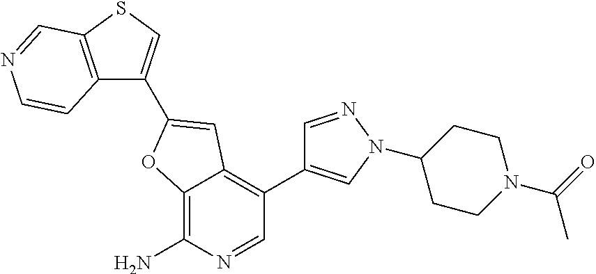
C12=C(N)N=CC(C3=CN(C4CCN(C(C)=O)CC4)N=C3)=C1C=C(C1=CSC3=C1C=CN=C3)O2
